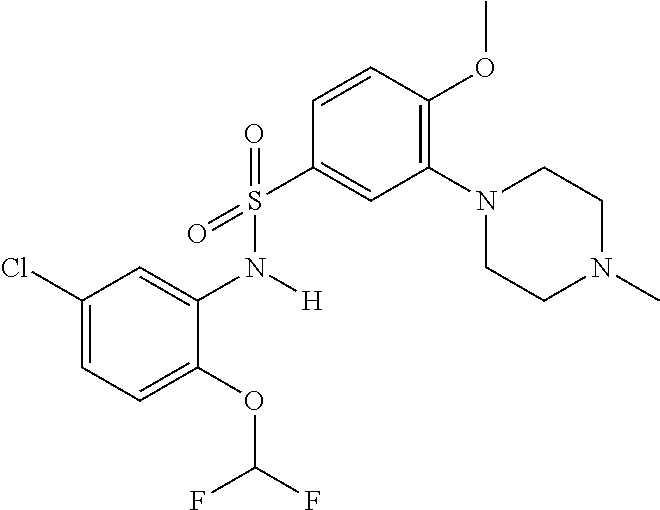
C1(Cl)=CC=C(OC(F)F)C(N([H])S(=O)(C2=CC(N3CCN(C)CC3)=C(OC)C=C2)=O)=C1
